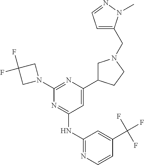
C1=C(C2CN(CC3=CC=NN3C)CC2)N=C(N2CC(F)(F)C2)N=C1NC1=NC=CC(C(F)(F)F)=C1
